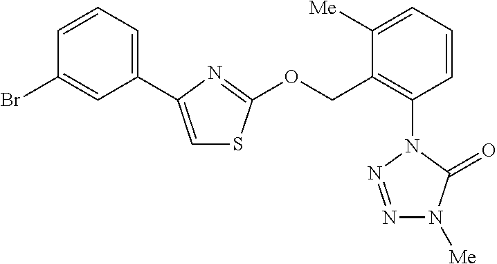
C1(C2=CSC(OCC3=C(N4C(=O)N([Me])N=N4)C=CC=C3[Me])=N2)=CC=CC(Br)=C1
